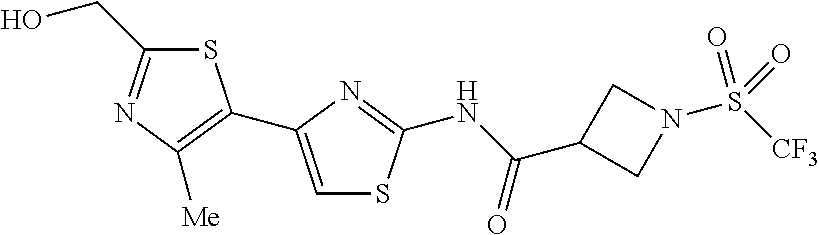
S1C(CO)=NC([Me])=C1C1=CSC(NC(C2CN(S([CF3])(=O)=O)C2)=O)=N1
